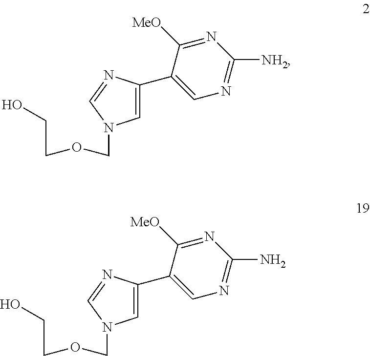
C(COCN1C=C(C2=CN=C([NH2])N=C2[MeO])N=C1)O.C(COCN1C=C(C2=CN=C(N)N=C2[MeO])N=C1)O
